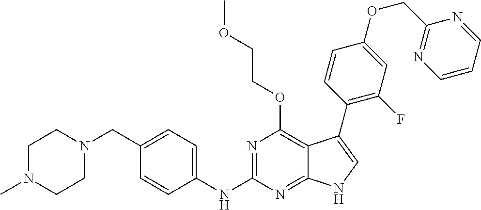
C1N(C)CCN(CC2=CC=C(NC3=NC(OCCOC)=C4C(=N3)NC=C4C3=C(F)C=C(OCC4=NC=CC=N4)C=C3)C=C2)C1
